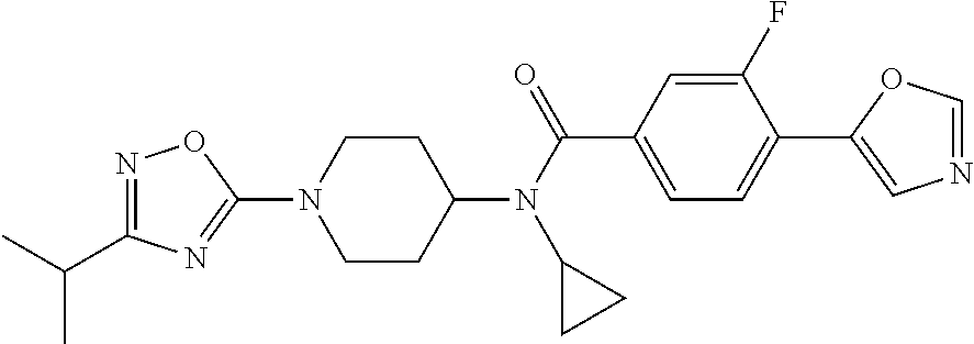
C1CC(N(C(C2=CC=C(C3=CN=CO3)C(F)=C2)=O)C2CC2)CCN1C1=NC(C(C)C)=NO1
